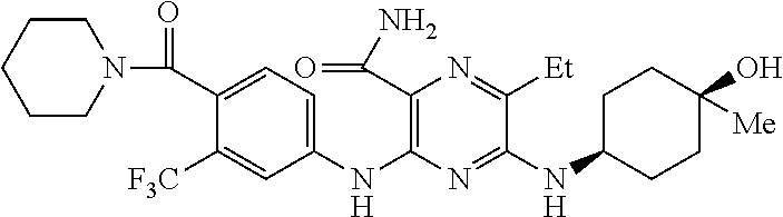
C1(NC2=C(C(N)=O)N=C([Et])C(NC3CCC(O)([Me])CC3)=N2)=CC=C(C(=O)N2CCCCC2)C([F3C])=C1
